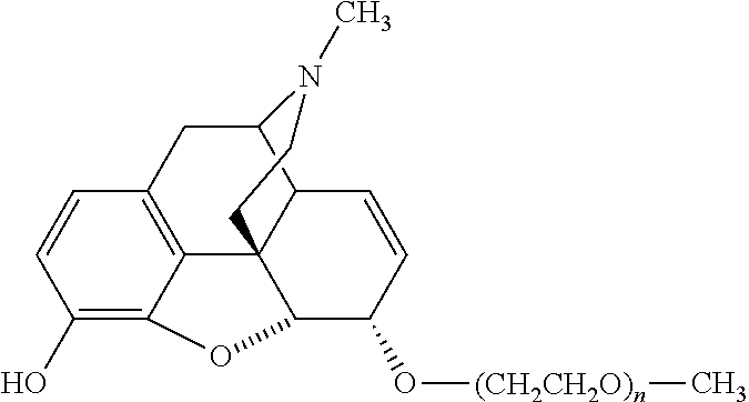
C1(O)=C2C3=C(C=C1)CC1C4C3(C(C(O[(CH2CH2O)n]C)C=C4)O2)CCN1C
